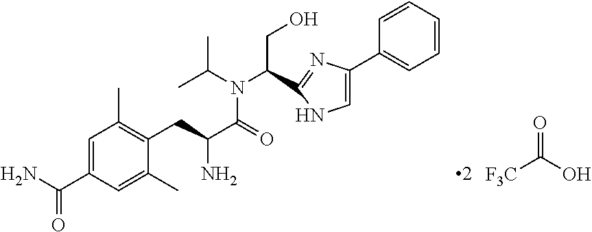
[F3C]C(O)=O.C1=CC=CC=C1C1=CNC(C(CO)N(C(C)C)C(C(CC2=C(C)C=C(C(N)=O)C=C2C)N)=O)=N1
